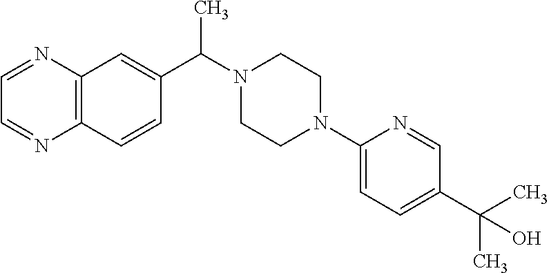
C12=C(C=CC(C(N3CCN(C4=CC=C(C(C)(C)O)C=N4)CC3)C)=C1)N=CC=N2
